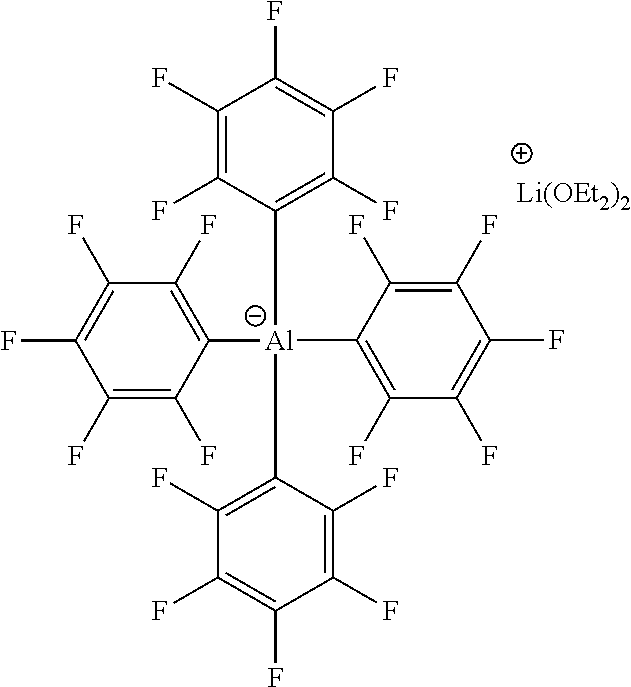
C1(F)=C(F)C([Al](C2=C(F)C(F)=C(F)C(F)=C2F)(C2=C(F)C(F)=C(F)C(F)=C2F)C2=C(F)C(F)=C(F)C(F)=C2F)=C(F)C(F)=C1F.[Li(OEt2)2]
